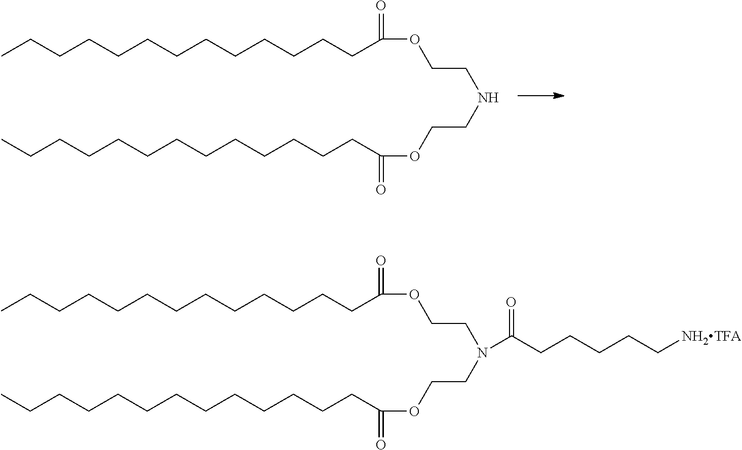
CCCCCCCCCCCCCC(=O)OCCNCCOC(=O)CCCCCCCCCCCCC.CCCCCCCCCCCCCC(=O)OCCN(CCOC(=O)CCCCCCCCCCCCC)C(CCCCC[NH2TFA])=O
